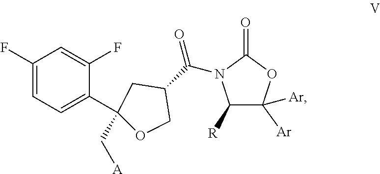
C1(F)=CC=C(C2(C[A])CC(C(N3C([R])C([Ar])([Ar])OC3=O)=O)CO2)C(F)=C1
